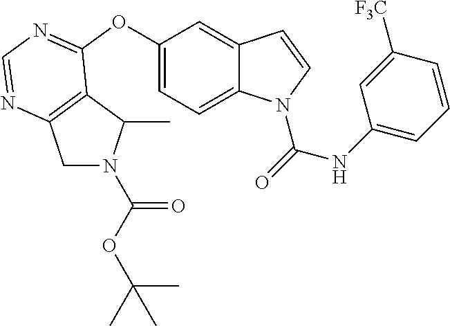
C1(OC2=NC=NC3=C2C(C)N(C(OC(C)(C)C)=O)C3)=CC=C2C(=C1)C=CN2C(NC1=CC=CC([F3C])=C1)=O
